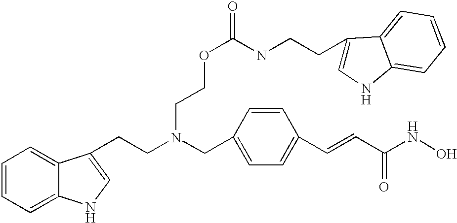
C1(CN(CCC2=CNC3=CC=CC=C32)CCOC(=O)NCCC2=CNC3=CC=CC=C23)=CC=C(C=CC(NO)=O)C=C1
